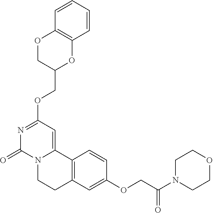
N1=C(OCC2OC3=C(OC2)C=CC=C3)C=C2N(C1=O)CCC1=C2C=CC(OCC(N2CCOCC2)=O)=C1
